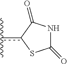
C1(=O)NC(=O)c(c(C)C)S1
